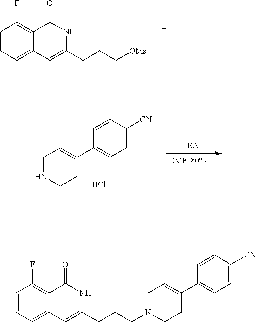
C1=C2C(=C(F)C=C1)C(=O)NC(CCC[OMs])=C2.C1CNCC=C1C1=CC=C([CN])C=C1.Cl.C1=CC([CN])=CC=C1C1=CCN(CCCC2=CC3=CC=CC(F)=C3C(=O)N2)CC1
